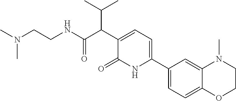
N(C)(CCNC(=O)C(C(C)C)C1=CC=C(C2=CC=C3C(=C2)N(C)CCO3)NC1=O)C
